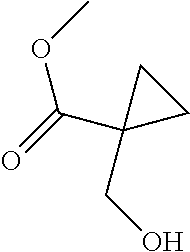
C(=O)(OC)C1(CO)CC1
